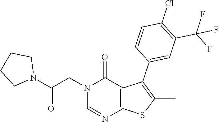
C1=NC2=C(C(=O)N1CC(N1CCCC1)=O)C(C1=CC(C(F)(F)F)=C(Cl)C=C1)=C(C)S2
